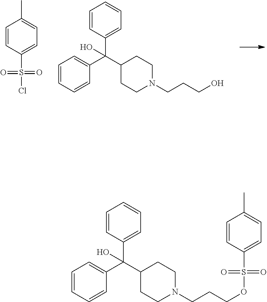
C1=CC(C(C2=CC=CC=C2)(C2CCN(CCCO)CC2)O)=CC=C1.C1(S(Cl)(=O)=O)=CC=C(C)C=C1.C1=CC(C(C2=CC=CC=C2)(C2CCN(CCCOS(C3=CC=C(C)C=C3)(=O)=O)CC2)O)=CC=C1
